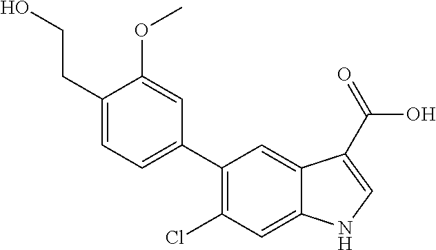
C1(CCO)=CC=C(C2=C(Cl)C=C3C(=C2)C(C(=O)O)=CN3)C=C1OC
